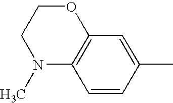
N1(C)C2=C(OCC1)C=C(C)C=C2
